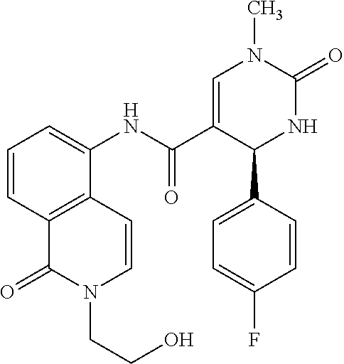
C1=CC=C(NC(C2=CN(C)C(=O)NC2C2=CC=C(F)C=C2)=O)C2=C1C(=O)N(CCO)C=C2
